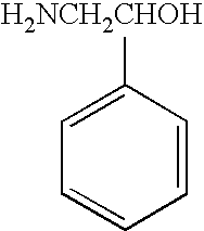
[H2NCH2CHOH]C1=CC=CC=C1
